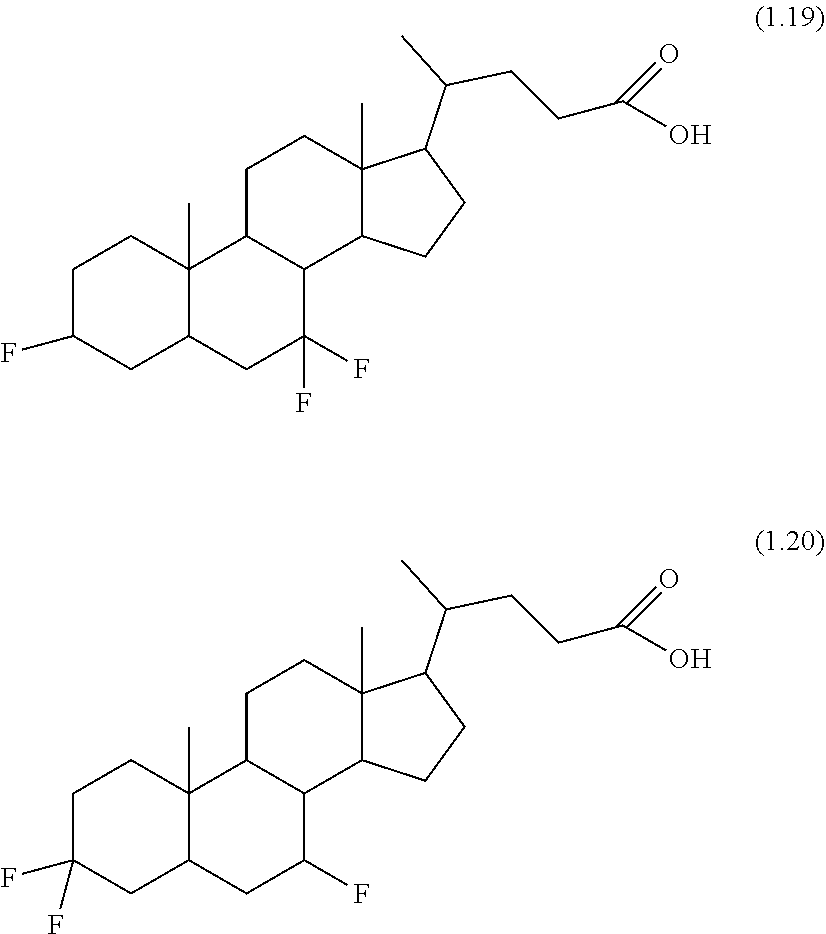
C1C(F)CC2C(C)(C1)C1C(C(F)(F)C2)C2C(C)(CC1)C(C(C)CCC(=O)O)CC2.C1C(F)(F)CC2C(C)(C1)C1C(C(F)C2)C2C(C)(CC1)C(C(C)CCC(=O)O)CC2
